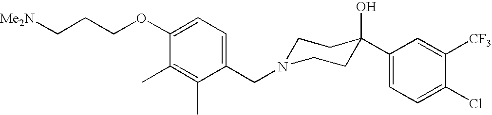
C1(CN2CCC(O)(C3=CC=C(Cl)C([CF3])=C3)CC2)=CC=C(OCCC[Me2N])C(C)=C1C
